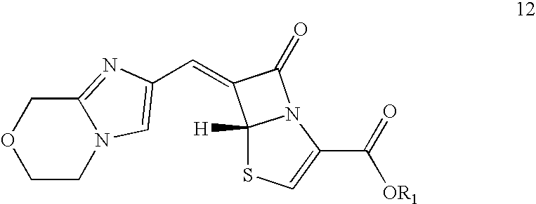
C12=NC(C=C3C4([H])SC=C(C([OR1])=O)N4C3=O)=CN1CCOC2
